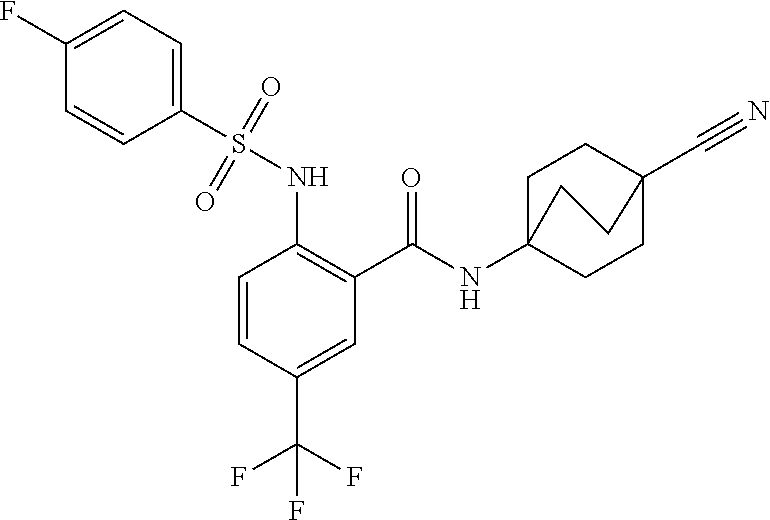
C1=CC(C(F)(F)F)=CC(C(=O)NC23CCC(C#N)(CC2)CC3)=C1NS(C1=CC=C(F)C=C1)(=O)=O
